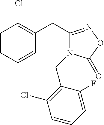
C1=CC=CC(CC2=NOC(=O)N2CC2=C(Cl)C=CC=C2F)=C1Cl
